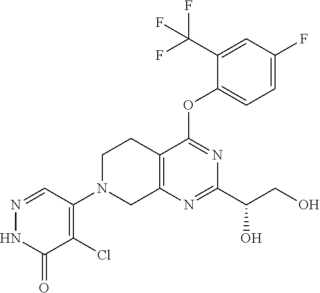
C12=C(N=C(C(CO)O)N=C1OC1=CC=C(F)C=C1C(F)(F)F)CN(C1=C(Cl)C(=O)NN=C1)CC2
